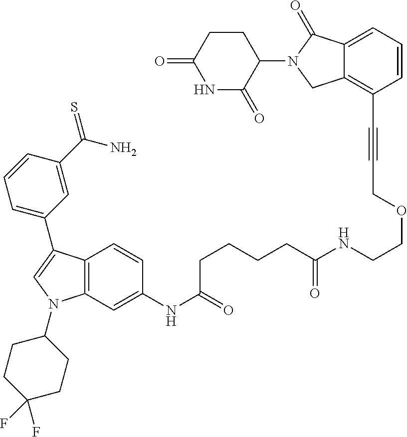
C12=C(C=C(NC(=O)CCCCC(NCCOCC#CC3=C4C(=CC=C3)C(=O)N(C3CCC(=O)NC3=O)C4)=O)C=C1)N(C1CCC(F)(F)CC1)C=C2C1=CC=CC(C(N)=S)=C1
